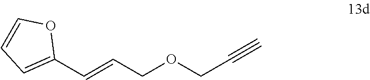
C1(C=CCOCC#C)=CC=CO1
